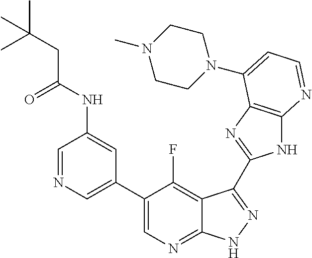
C1=NC=C(C2=CN=C3C(=C2F)C(C2=NC4=C(N2)N=CC=C4N2CCN(C)CC2)=NN3)C=C1NC(CC(C)(C)C)=O
